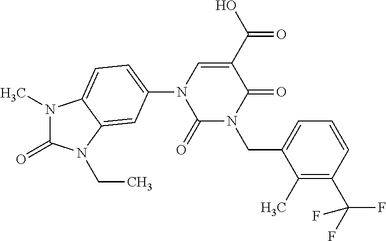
N1(C)C(=O)N(CC)C2=CC(N3C(=O)N(CC4=CC=CC(C(F)(F)F)=C4C)C(=O)C(C(=O)O)=C3)=CC=C12
